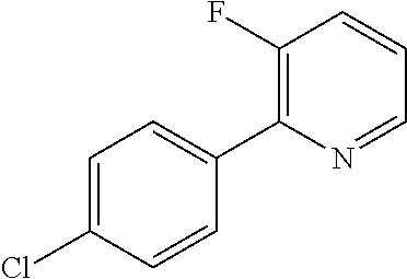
C1=C(Cl)C=CC(C2=C(F)C=CC=N2)=C1
